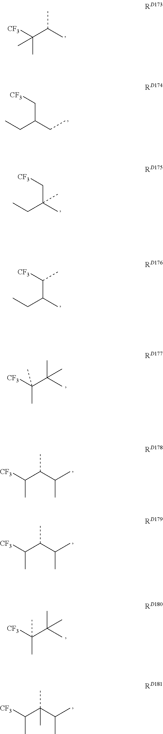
[CF3]C(C(C)C)(C)C.CCC(CC)C[CF3].CCC(C)(C[CF3])C.CCC(C)C([CF3])C.[CF3]C(C(C)(C)C)(C)C.[CF3]C(C(C(C)C)C)C.[CF3]C(C(C(C)C)C)C.[CF3]C(C(C)(C)C)(C)C.[CF3]C(C(C(C)C)(C)C)C
